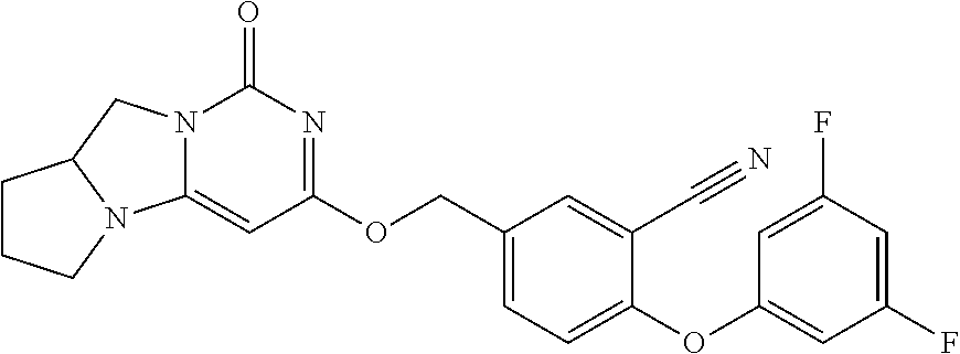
N12C(=CC(OCC3=CC=C(OC4=CC(F)=CC(F)=C4)C(C#N)=C3)=NC1=O)N1C(C2)CCC1
